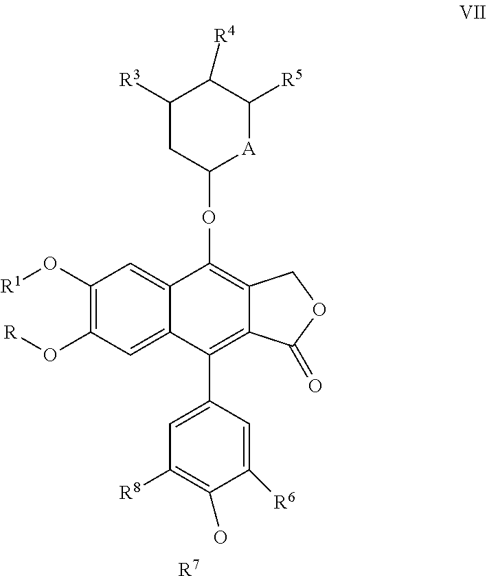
C1(O[R1])=C(O[R])C=C2C(=C1)C(OC1[A]C([R5])C([R4])C([R3])C1)=C1C(=C2C2=CC([R8])=C(O)C([R6])=C2)C(=O)OC1.[R7]
